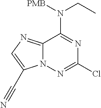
C12=NC=C(C#N)N1N=C(Cl)N=C2N([PMB])CC
